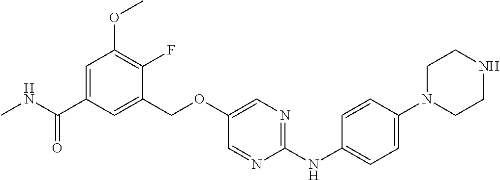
C1(COC2=CN=C(NC3=CC=C(N4CCNCC4)C=C3)N=C2)=CC(C(NC)=O)=CC(OC)=C1F
